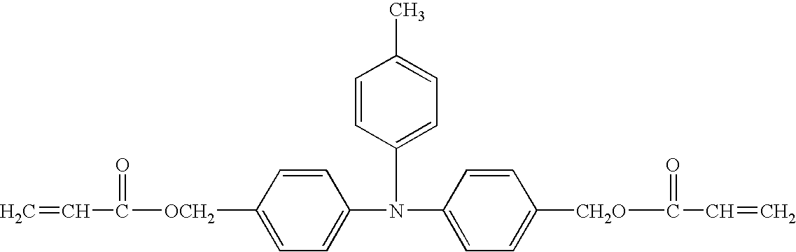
C1=C(N(C2=CC=C(C)C=C2)C2=CC=C([CH2O]C(=O)C=C)C=C2)C=CC([OCH2]C(=O)C=C)=C1
